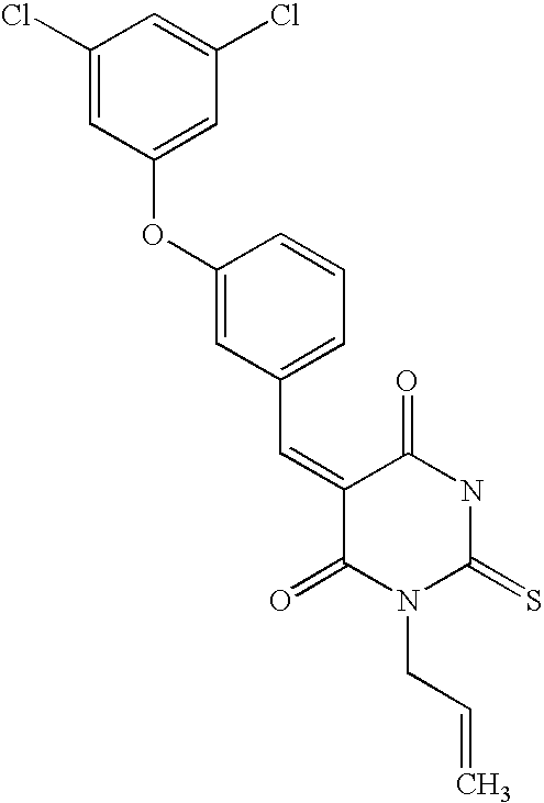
C1(Cl)=CC(OC2=CC(C=C3C(=O)N(CC=C)C(=S)NC3=O)=CC=C2)=CC(Cl)=C1
